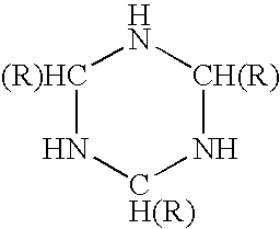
[(R)HC]1N[CH(R)]N[CH(R)]N1
